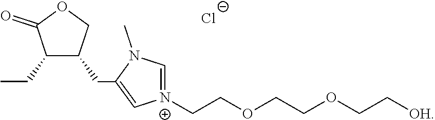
C1(CC2=C[N+](CCOCCOCC[OH])=CN2C)C(CC)C(=O)OC1.[Cl-]
